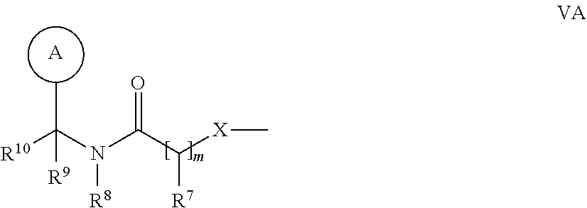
[R10]C(N(C(C([X]C)[R7])=O)[R8])(C)[R9].[A]
